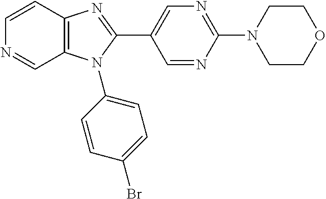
C1=CC2=C(C=N1)N(C1=CC=C(Br)C=C1)C(C1=CN=C(N3CCOCC3)N=C1)=N2
